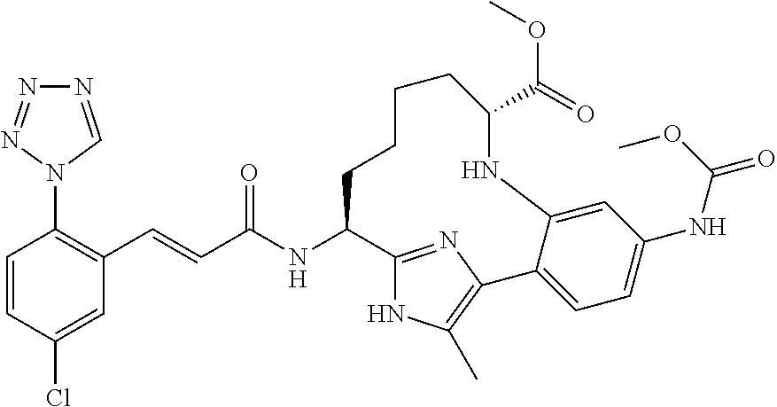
C1=CC(Cl)=CC(C=CC(NC2C3=NC(=C(C)N3)C3=CC=C(NC(=O)OC)C=C3NC(C(=O)OC)CCCC2)=O)=C1N1C=NN=N1
